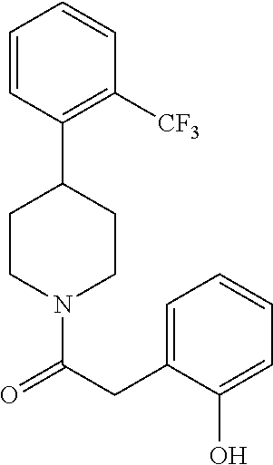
C1CN(C(CC2=CC=CC=C2O)=O)CCC1C1=C([CF3])C=CC=C1
